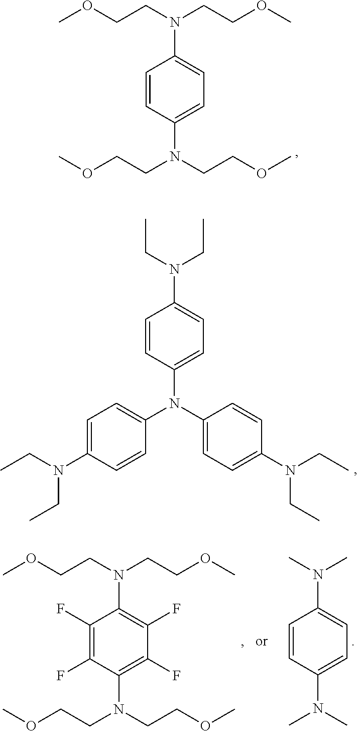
C1=CC(N(CCOC)CCOC)=CC=C1N(CCOC)CCOC.C1=CC(N(C2=CC=C(N(CC)CC)C=C2)C2=CC=C(N(CC)CC)C=C2)=CC=C1N(CC)CC.C1(F)=C(F)C(N(CCOC)CCOC)=C(F)C(F)=C1N(CCOC)CCOC.C1=CC(N(C)C)=CC=C1N(C)C
